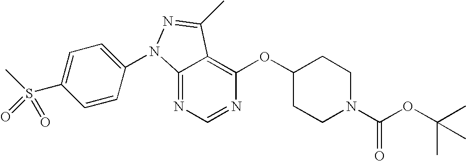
C12=NC=NC(OC3CCN(C(OC(C)(C)C)=O)CC3)=C1C(C)=NN2C1=CC=C(S(C)(=O)=O)C=C1
